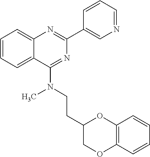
C1=CC=C2C(=C1)N=C(C1=CN=CC=C1)N=C2N(CCC1COC2=C(O1)C=CC=C2)C
